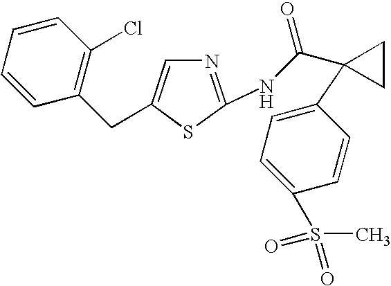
N1=C(NC(C2(C3=CC=C(S(=O)(C)=O)C=C3)CC2)=O)SC(CC2=C(Cl)C=CC=C2)=C1
